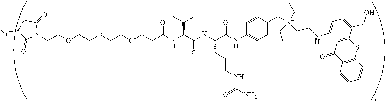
C(COCCOCCOCCC(NC(C(NC(C(NC1=CC=C(C[N+](CC)(CC)CCNC2=CC=C(CO)C3=C2C(=O)C2=C(S3)C=CC=C2)C=C1)=O)CCCNC(N)=O)=O)C(C)C)=O)N1C(=O)CC([X1])C1=O
